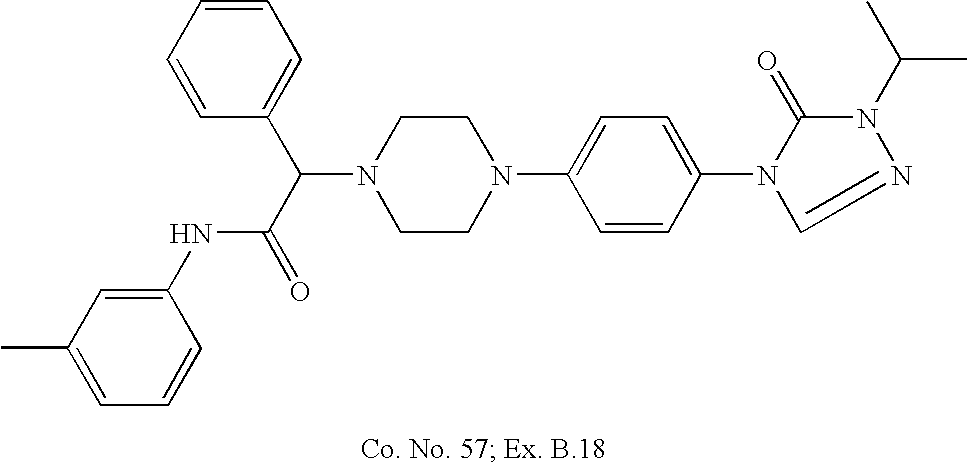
N1(C(C(=O)NC2=CC(C)=CC=C2)C2=CC=CC=C2)CCN(C2=CC=C(N3C(=O)N(C(C)C)N=C3)C=C2)CC1
